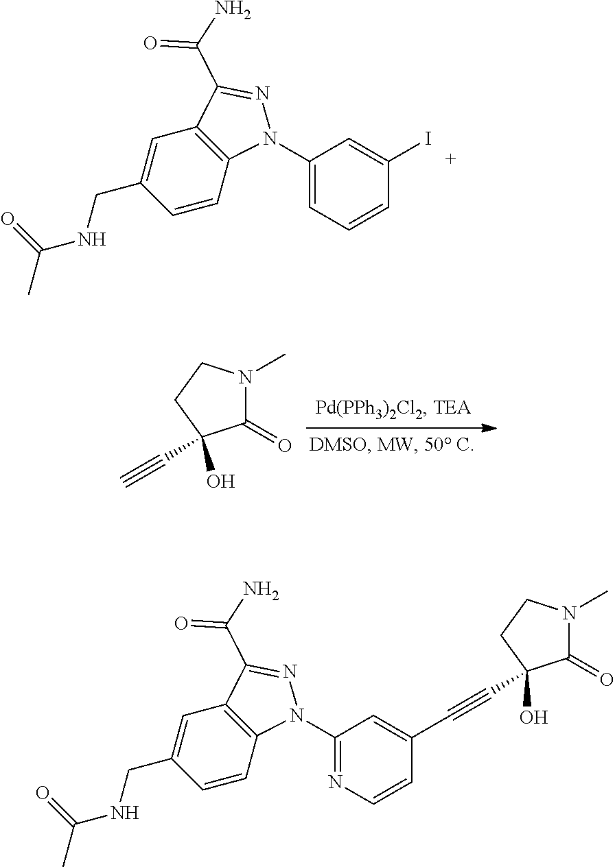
C1=C(CNC(C)=O)C=CC2=C1C(C(=O)N)=NN2C1=CC=CC(I)=C1.C1(=O)N(C)CCC1(O)C#C.C1=C(CNC(C)=O)C=CC2=C1C(C(=O)N)=NN2C1=NC=CC(C#CC2(O)C(=O)N(C)CC2)=C1
